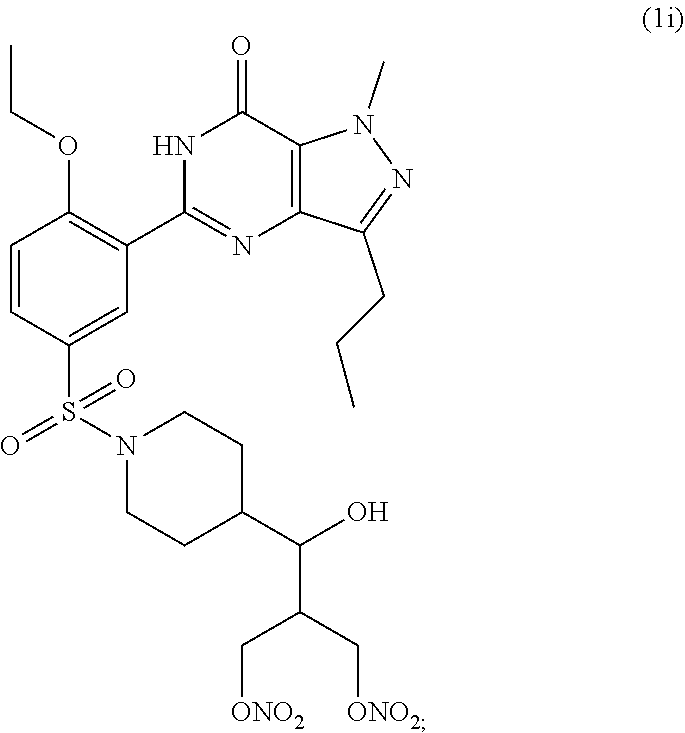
C(C[ONO2])(C[ONO2])C(C1CCN(S(=O)(=O)C2=CC(C3=NC4=C(N(C)N=C4CCC)C(=O)N3)=C(OCC)C=C2)CC1)O
